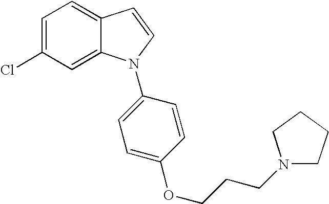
C1=C(Cl)C=C2C(=C1)C=CN2C1=CC=C(OCCCN2CCCC2)C=C1
